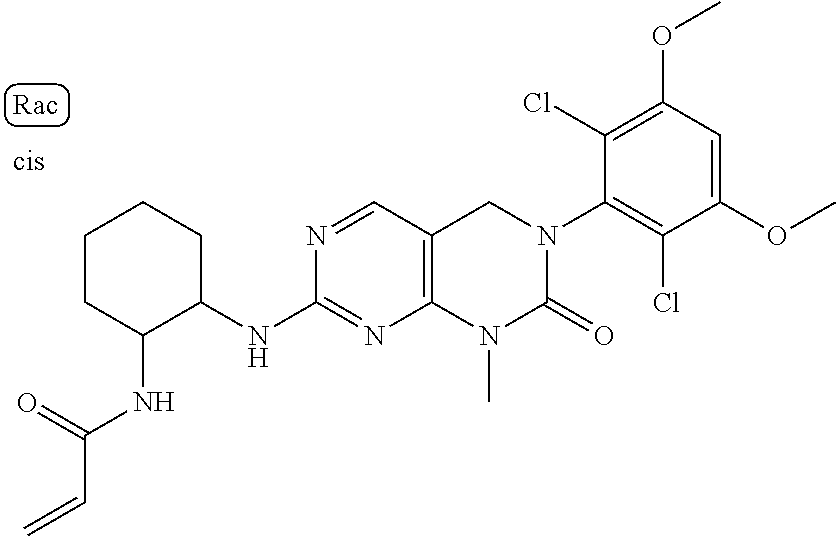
N1=CC2=C(N=C1NC1CCCCC1NC(C=C)=O)N(C)C(=O)N(C1=C(Cl)C(OC)=CC(OC)=C1Cl)C2
